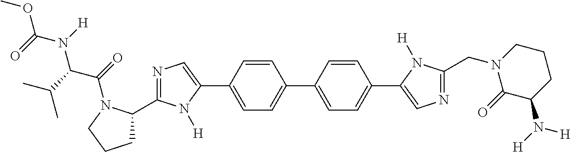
C1=CC(C2=CN=C(C3CCCN3C(=O)C(C(C)C)N([H])C(=O)OC)N2[H])=CC=C1C1=CC=C(C2=CN=C(CN3C(=O)C(N([H])[H])CCC3)N2[H])C=C1
